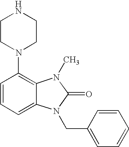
C1=CC=C2C(=C1N1CCNCC1)N(C)C(=O)N2CC1=CC=CC=C1
